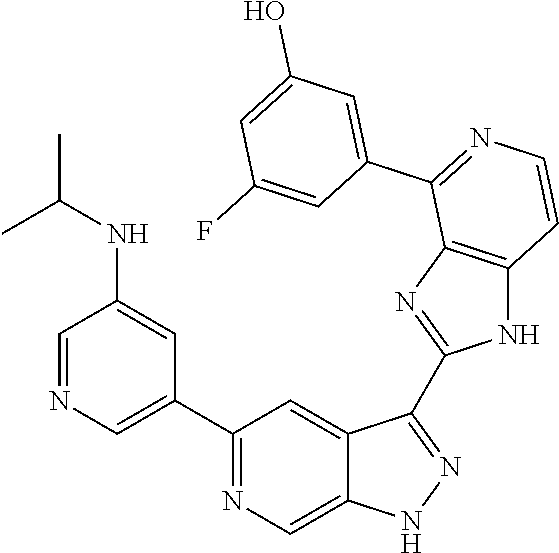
C1(C2=CN=CC(NC(C)C)=C2)=NC=C2C(=C1)C(C1=NC3=C(N1)C=CN=C3C1=CC(O)=CC(F)=C1)=NN2
